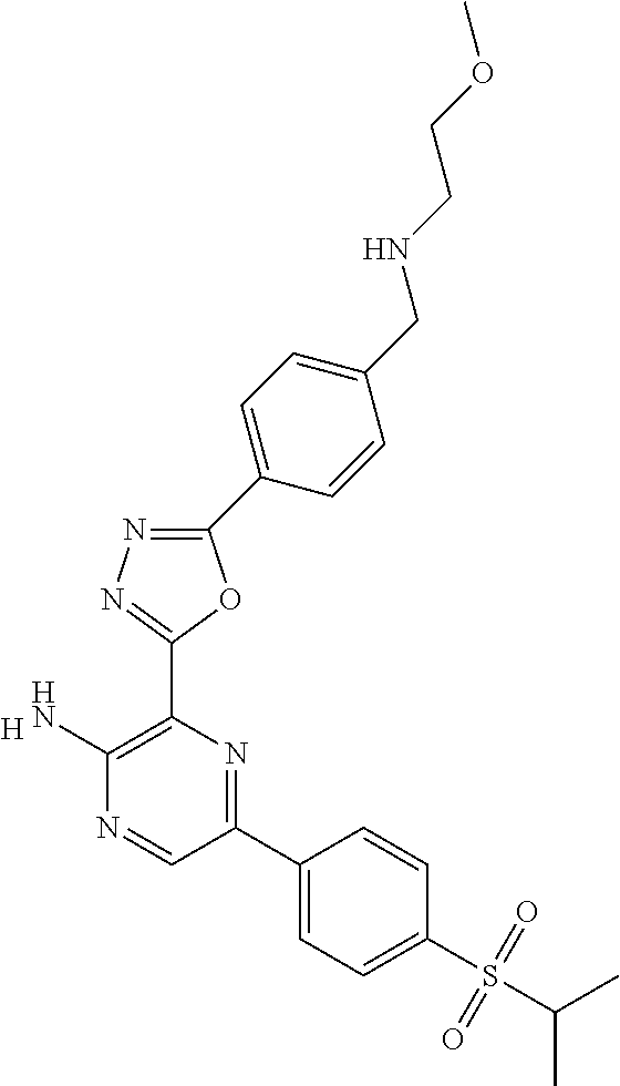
[H].C1(N)=C(C2=NN=C(C3=CC=C(CNCCOC)C=C3)O2)N=C(C2=CC=C(S(C(C)C)(=O)=O)C=C2)C=N1
